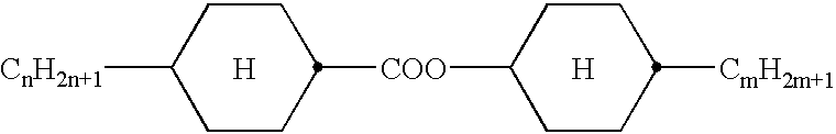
[CnH2n+1]C1CCC([COO]C2CCC([CmH2m+1])CC2)CC1.[H].[H]
